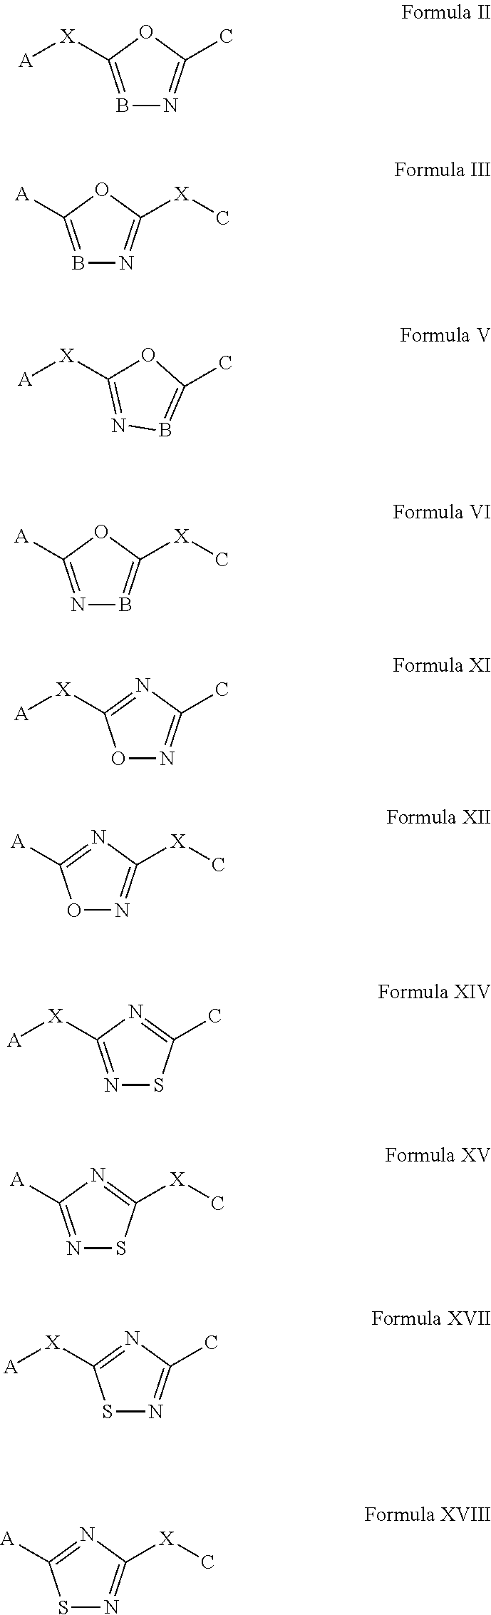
O1N=C(C)N=C1[X][A].N1=C([A])OC([X]C)=B1.O1N=C([X]C)N=C1[A].N1=C([X][A])N=C(C)S1.N1=C([A])N=C([X]C)S1.S1N=C(C)N=C1[X][A].S1N=C([X]C)N=C1[A].B1=C([X][A])OC(C)=N1.B1=C([A])OC([X]C)=N1.N1=C([X][A])OC(C)=B1
